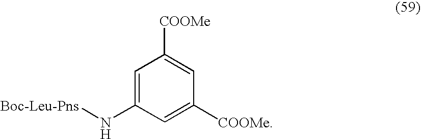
C1=C([COOMe])C=C([COOMe])C=C1N[Boc-Leu-Pns]
